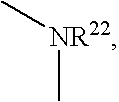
[NR22](C)C
